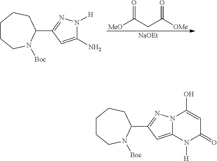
C1CCN([Boc])C(C2=NN([H])C(N)=C2)CC1.[MeO]C(CC([OMe])=O)=O.[NaOEt].C1CCN([Boc])C(C2=NN3C(=C2)N([H])C(=O)C=C3O)CC1
